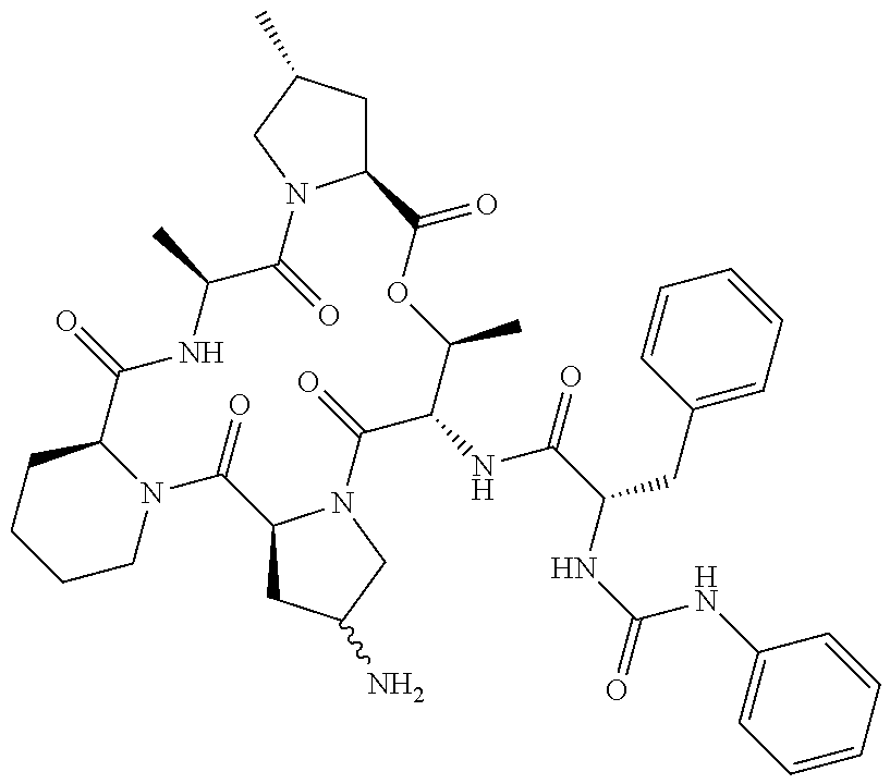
C1CN2C(CC1)C(=O)NC(C)C(=O)N1C(CC(C)C1)C(=O)OC(C)C(NC(C(NC(NC1=CC=CC=C1)=O)CC1=CC=CC=C1)=O)C(=O)N1C(C2=O)CC(N)C1
